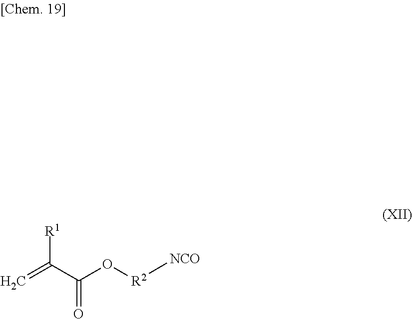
[R1]C(C(O[R2][NCO])=O)=C
